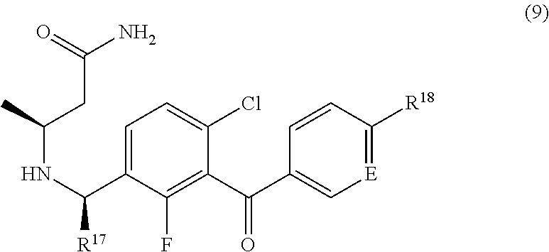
C1(C(C2=C[E]=C([R18])C=C2)=O)=C(F)C(C(NC(C)CC(N)=O)[R17])=CC=C1Cl
